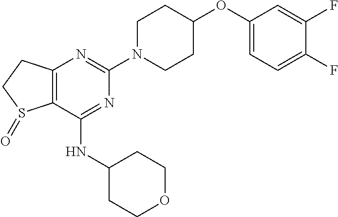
C12=C(C(NC3CCOCC3)=NC(N3CCC(OC4=CC=C(F)C(F)=C4)CC3)=N1)S(=O)CC2
